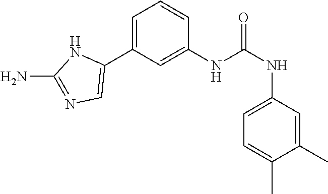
C1(NC(NC2=CC=C(C)C(C)=C2)=O)=CC(C2=CN=C(N)N2)=CC=C1
